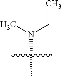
N(C)(CC)C
